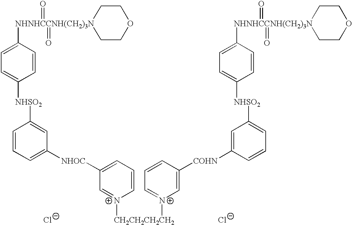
[Cl-].[Cl-].[NHNHCCNH(CH2)3N]1(C2=CC=C([NHSO2]C3=CC([NHOC]C4=CC=C[N+]([CH2CH2CH2CH2][N+]5=CC=CC([COHN]C6=CC([NHSO2]C7=CC=C([NHNHCCNH(CH2)3N]8(=O)(=O)CCOCC8)C=C7)=CC=C6)=C5)=C4)=CC=C3)C=C2)(=O)(=O)CCOCC1
